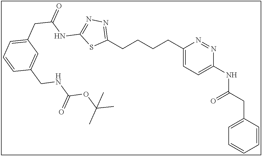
C1(CCCCC2=NN=C(NC(CC3=CC=CC(CNC(OC(C)(C)C)=O)=C3)=O)S2)=CC=C(NC(CC2=CC=CC=C2)=O)N=N1
